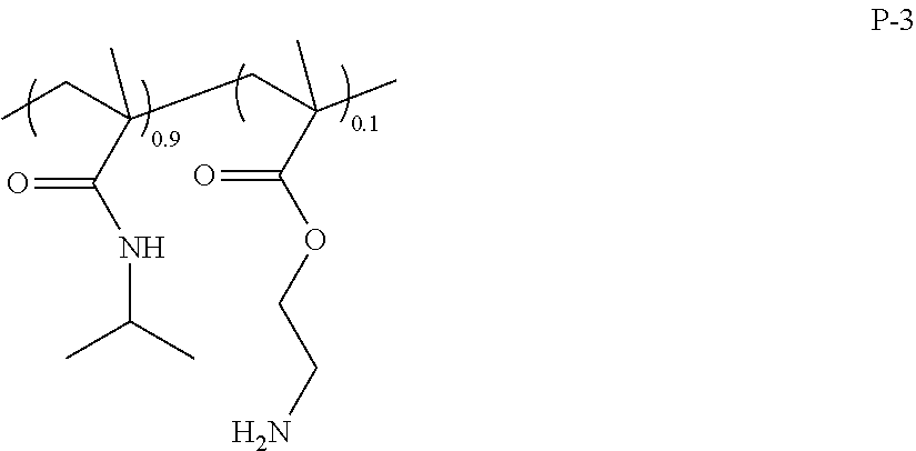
C(C(NC(C)C)=O)(CC)(CC(C)(C(OCCN)=O)C)C
